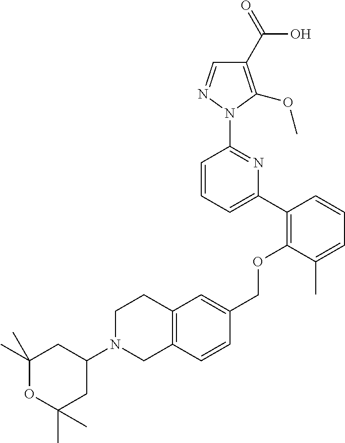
C1(C2=C(OCC3=CC4=C(C=C3)CN(C3CC(C)(C)OC(C)(C)C3)CC4)C(C)=CC=C2)=CC=CC(N2N=CC(C(=O)O)=C2OC)=N1
